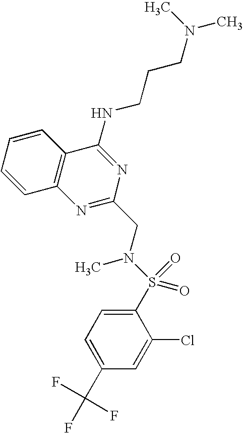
C1=CC=CC2=C1N=C(CN(S(C1=CC=C(C(F)(F)F)C=C1Cl)(=O)=O)C)N=C2NCCCN(C)C
